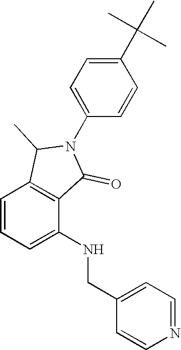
C1=CC=C(NCC2=CC=NC=C2)C2=C1C(C)N(C1=CC=C(C(C)(C)C)C=C1)C2=O
